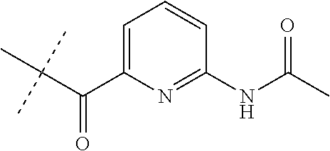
C(C(C)(C)C)(C1=CC=CC(NC(=O)C)=N1)=O
